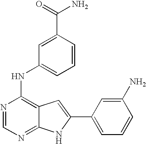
N1=CN=C2C(=C1NC1=CC=CC(C(=O)N)=C1)C=C(C1=CC=CC(N)=C1)N2
